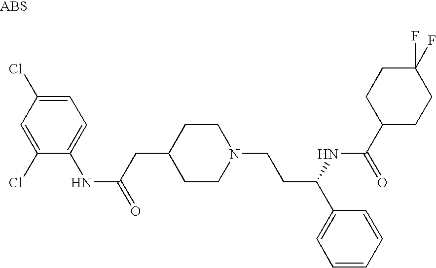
C1=C(Cl)C(NC(=O)CC2CCN(CCC(C3=CC=CC=C3)NC(=O)C3CCC(F)(F)CC3)CC2)=CC=C1Cl
